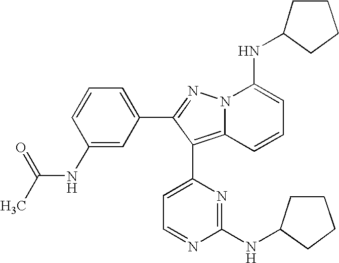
C1(NC(C)=O)=CC(C2=NN3C(=C2C2=CC=NC(NC4CCCC4)=N2)C=CC=C3NC2CCCC2)=CC=C1
